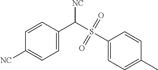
C1=C(C(S(C2=CC=C(C)C=C2)(=O)=O)[NC])C=CC([NC])=C1
